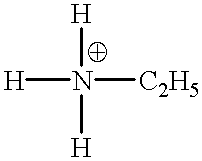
[H]N([C2H5])([H])[H]
